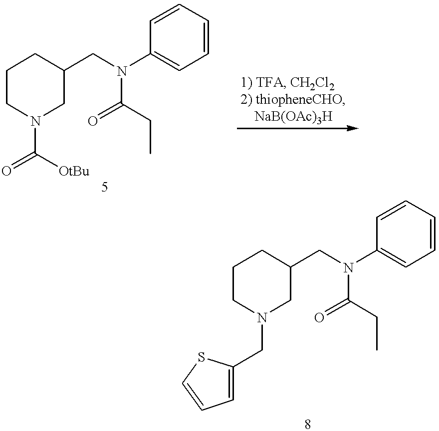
C1CN(C(=O)[OtBu])CC(CN(C2=CC=CC=C2)C(=O)CC)C1.C1CN(CC2=CC=CS2)CC(CN(C2=CC=CC=C2)C(=O)CC)C1
